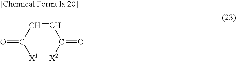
O=C(C=CC(=O)[X2])[X1]
